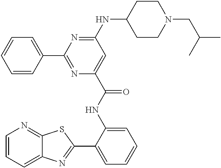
C1=CC=C2C(=N1)SC(C1=CC=CC=C1NC(=O)C1=CC(NC3CCN(CC(C)C)CC3)=NC(C3=CC=CC=C3)=N1)=N2
